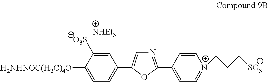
C1=C([H2NHNOC(H2C)4O])C([O3S])=CC(C2=CN=C(C3=CC=[N+](CCC[SO3])C=C3)O2)=C1
